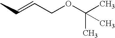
C(=CCOC(C)(C)C)C
